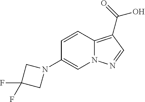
C1=CC2=C(C(=O)O)C=NN2C=C1N1CC(F)(F)C1
